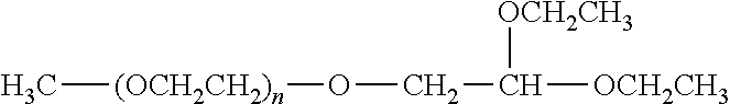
[(OCH2CH2)n](C)OCC([OCH2CH3])[OCH2CH3]
